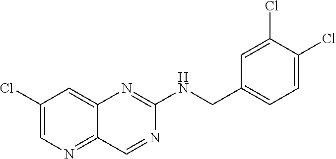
C1(Cl)=CN=C2C(=C1)N=C(NCC1=CC=C(Cl)C(Cl)=C1)N=C2
